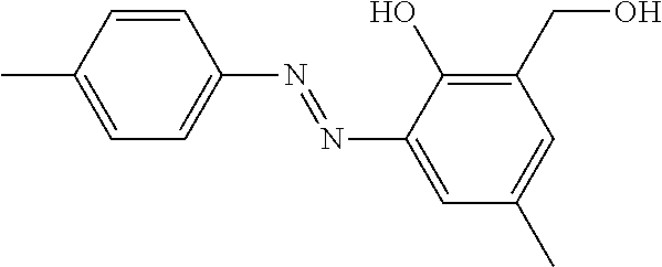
C1=CC(C)=CC=C1N=NC1=CC(C)=CC(CO)=C1O
